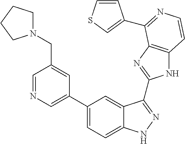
C1(C2=CN=CC(CN3CCCC3)=C2)=CC=C2C(=C1)C(C1=NC3=C(N1)C=CN=C3C1=CSC=C1)=NN2
